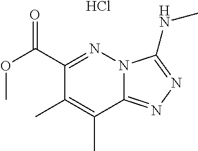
C12=NN=C(NC)N1N=C(C(OC)=O)C(C)=C2C.Cl
